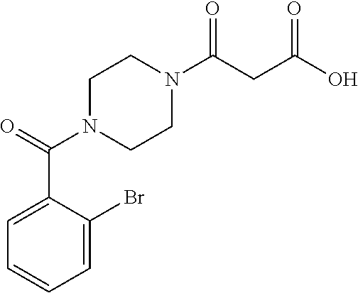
C1(C(=O)N2CCN(C(CC(O)=O)=O)CC2)=CC=CC=C1Br
